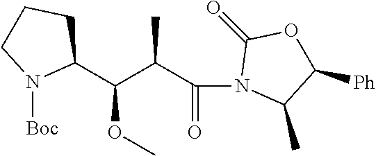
C1(C(C(C(=O)N2C(C)C([Ph])OC2=O)C)OC)CCCN1[Boc]
